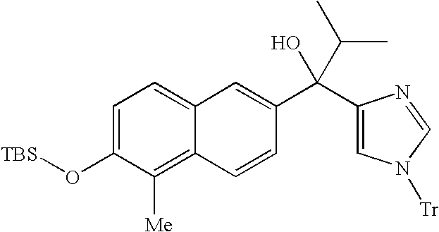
C12=CC=C(O[TBS])C([Me])=C1C=CC(C(O)(C(C)C)C1=CN([Tr])C=N1)=C2
